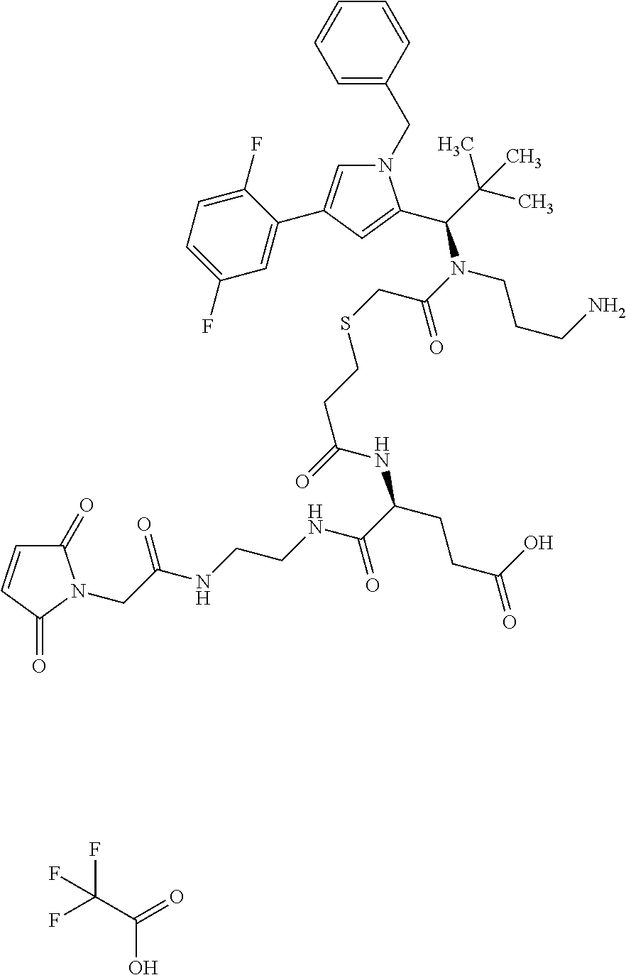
C(CSCC(N(CCCN)C(C(C)(C)C)C1=CC(C2=CC(F)=CC=C2F)=CN1CC1=CC=CC=C1)=O)C(=O)NC(C(NCCNC(CN1C(=O)C=CC1=O)=O)=O)CCC(=O)O.OC(C(F)(F)F)=O
